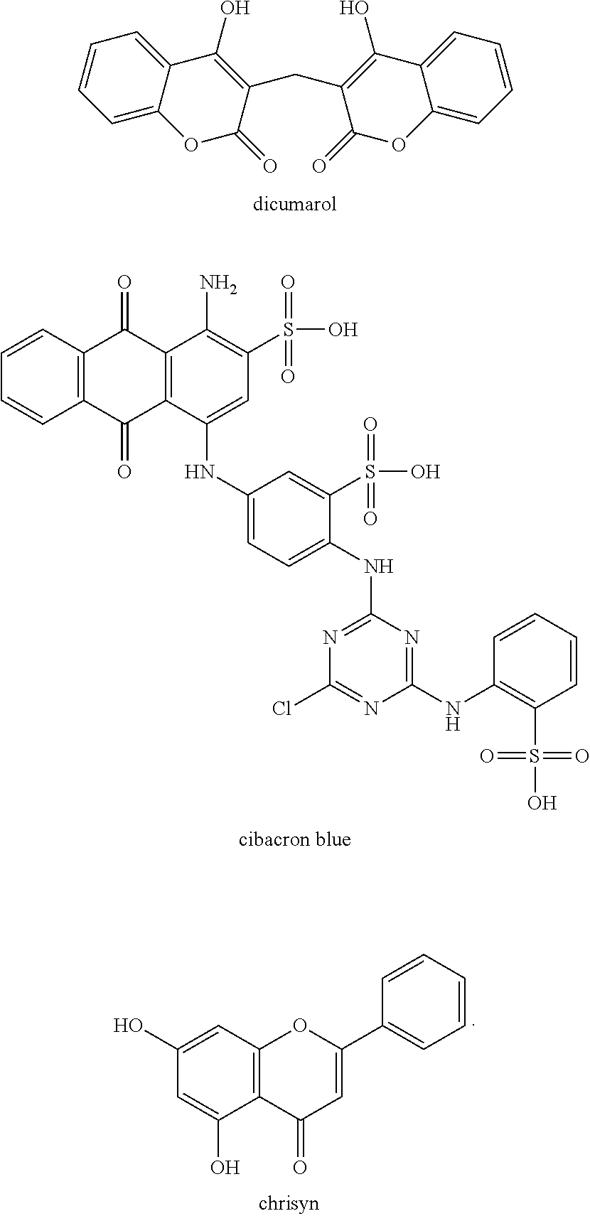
C1=C2C(=CC=C1)C(O)=C(CC1=C(O)C3=CC=CC=C3OC1=O)C(=O)O2.C1=CC2=C(C=C1)C(=O)C1=C(C2=O)C(N)=C(S(=O)(=O)O)C=C1NC1=CC=C(NC2=NC(Cl)=NC(NC3=C(S(=O)(O)=O)C=CC=C3)=N2)C(S(=O)(=O)O)=C1.C1(O)=CC2=C(C(O)=C1)C(=O)C=C(C1=CC=CC=C1)O2
